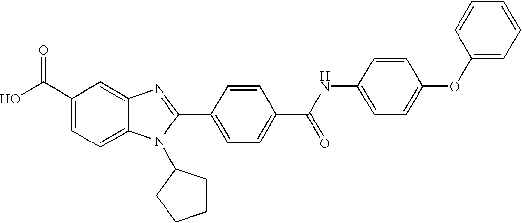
C1(C(O)=O)=CC=C2C(=C1)N=C(C1=CC=C(C(NC3=CC=C(OC4=CC=CC=C4)C=C3)=O)C=C1)N2C1CCCC1
